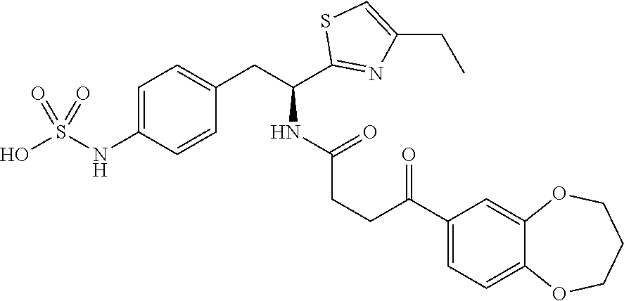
C1=C(NS(O)(=O)=O)C=CC(CC(NC(CCC(C2=CC=C3C(=C2)OCCCO3)=O)=O)C2=NC(CC)=CS2)=C1
